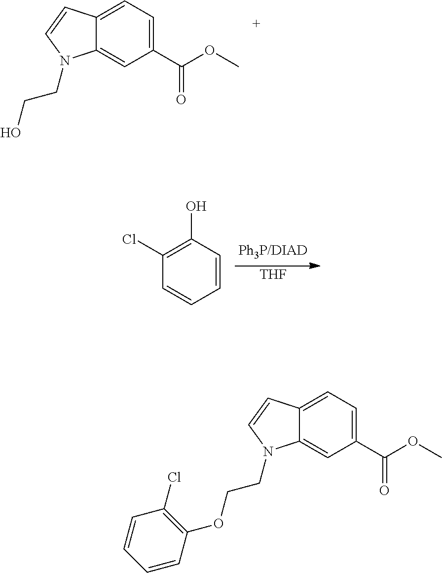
C12=CC=C(C(OC)=O)C=C1N(CCO)C=C2.[THF].C1=CC(O)=C(Cl)C=C1.C12=CC=C(C(OC)=O)C=C1N(CCOC1=C(Cl)C=CC=C1)C=C2
